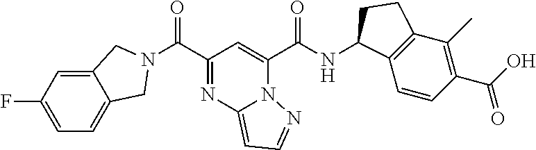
C(C1=NC2=CC=NN2C(C(NC2C3=C(C(C)=C(C(O)=O)C=C3)CC2)=O)=C1)(=O)N1CC2=CC=C(F)C=C2C1
